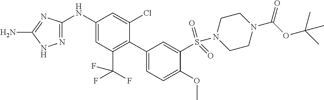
C1(NC2=CC(C(F)(F)F)=C(C3=CC=C(OC)C(S(N4CCN(C(OC(C)(C)C)=O)CC4)(=O)=O)=C3)C(Cl)=C2)=NNC(N)=N1
